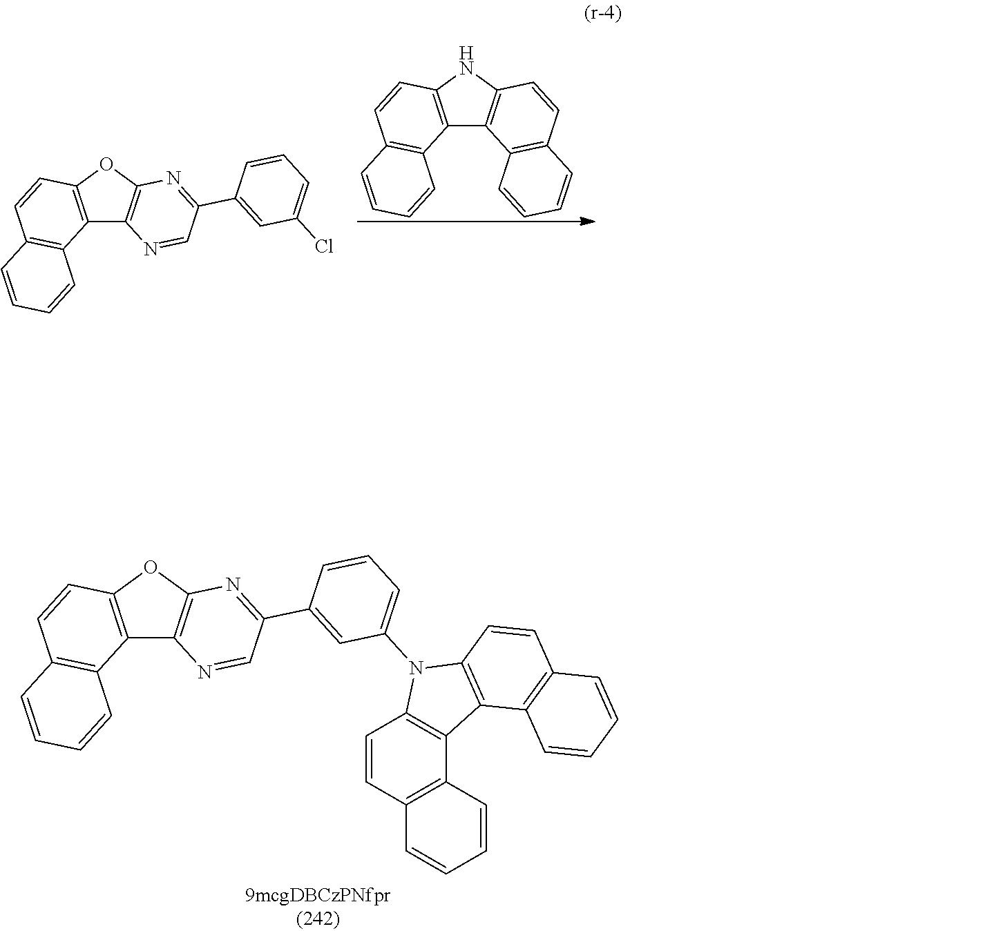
C12=C(NC3=C1C1=C(C=C3)C=CC=C1)C=CC1=C2C=CC=C1.C12=C(OC3=C1N=CC(C1=CC(Cl)=CC=C1)=N3)C=CC1=C2C=CC=C1.C12=C(OC3=C1N=CC(C1=CC(N4C5=C(C6=C4C=CC4=C6C=CC=C4)C4=C(C=C5)C=CC=C4)=CC=C1)=N3)C=CC1=C2C=CC=C1
